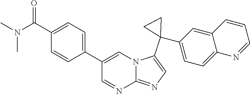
C1=C(C(N(C)C)=O)C=CC(C2=CN3C(=NC=C3C3(C4=CC=C5C(=C4)C=CC=N5)CC3)N=C2)=C1
